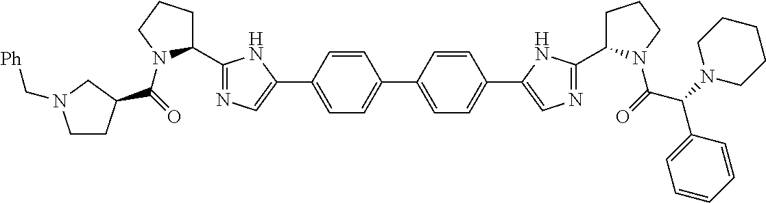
C1=CC(C2=CN=C(C3CCCN3C(=O)C3CCN(C[Ph])C3)N2)=CC=C1C1=CC=C(C2=CN=C(C3CCCN3C(C(C3=CC=CC=C3)N3CCCCC3)=O)N2)C=C1
